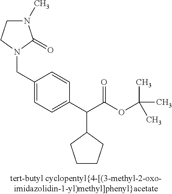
N1(CC2=CC=C(C(C(OC(C)(C)C)=O)C3CCCC3)C=C2)C(=O)N(C)CC1
